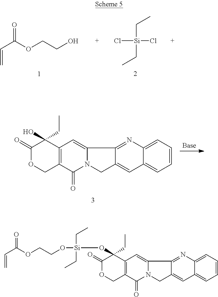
C(=O)(OCCO)C=C.Cl[Si](CC)(Cl)CC.C1(=O)OCC2=C(C1(O)CC)C=C1N(C2=O)CC2=CC3=CC=CC=C3N=C12.C1(=O)OCC2=C(C=C3N(C2=O)CC2=CC4=CC=CC=C4N=C32)C1(O[Si](OCCOC(C=C)=O)(CC)CC)CC
